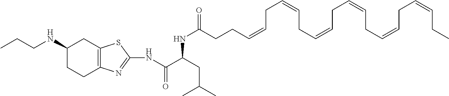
C1(NCCC)CCC2=C(C1)SC(NC(C(NC(=O)CCC=CCC=CCC=CCC=CCC=CCC=CCC)CC(C)C)=O)=N2
